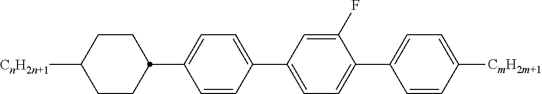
C1C([CnH2n+1])CCC(C2=CC=C(C3=CC=C(C4=CC=C([CmH2m+1])C=C4)C(F)=C3)C=C2)C1
